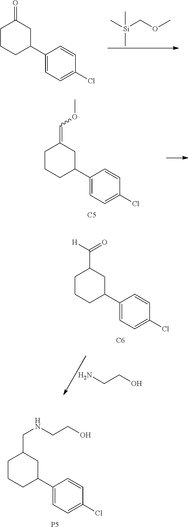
C1CCC(C2=CC=C(Cl)C=C2)CC1=O.C[Si](COC)(C)C.C1CCC(C2=CC=C(Cl)C=C2)CC1=COC.[C5].C1CCC(C2=CC=C(Cl)C=C2)CC1C([H])=O.[C6].NCCO.C1CCC(C2=CC=C(Cl)C=C2)CC1CNCCO.[P5]
